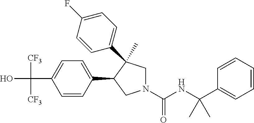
C(C1=CC=C(C2CN(C(NC(C3=CC=CC=C3)(C)C)=O)CC2(C)C2=CC=C(F)C=C2)C=C1)(O)([CF3])[CF3]
